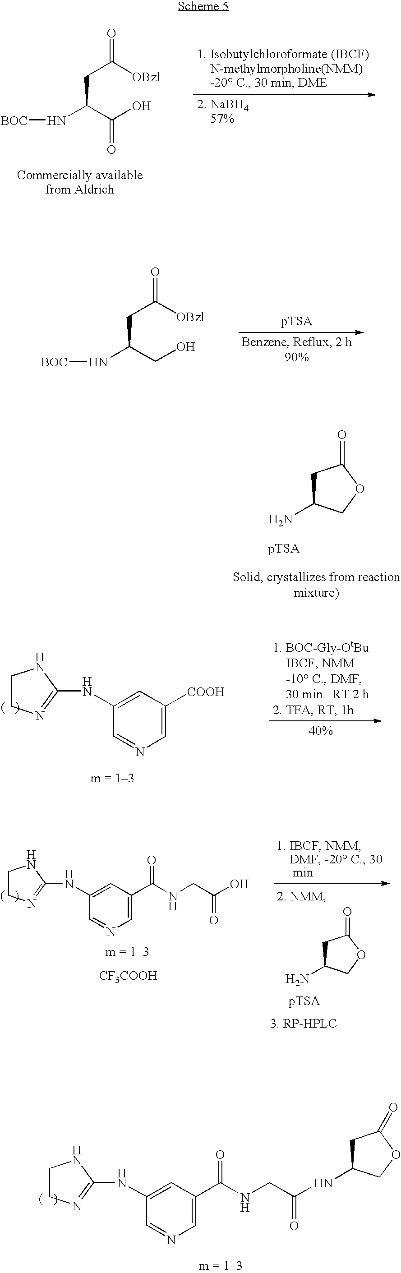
[BOC]NC(C(O)=O)CC(=O)[OBzl].C1C(N)COC1=O.[BOC]NC(CO)CC(=O)[OBzl].C1=NC=C(C(NCC(NC2CC(=O)OC2)=O)=O)C=C1NC1=NCCN1.C1=NC=C([COOH])C=C1NC1=NCCN1.C1C(N)COC1=O.C1=NC=C(C(NCC(O)=O)=O)C=C1NC1=NCCN1.[CF3COOH]
